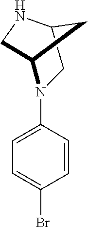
C1C2NCC(N1C1=CC=C(Br)C=C1)C2
